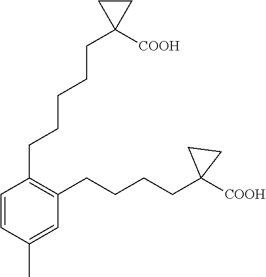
C1(CCCCCC2([COOH])CC2)=C(CCCCC2([COOH])CC2)C=C(C)C=C1
